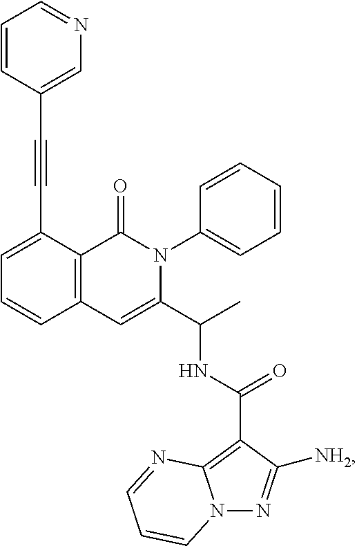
C1=C(C#CC2=CN=CC=C2)C2=C(C=C1)C=C(C(C)NC(=O)C1=C3N(N=C1[NH2])C=CC=N3)N(C1=CC=CC=C1)C2=O
